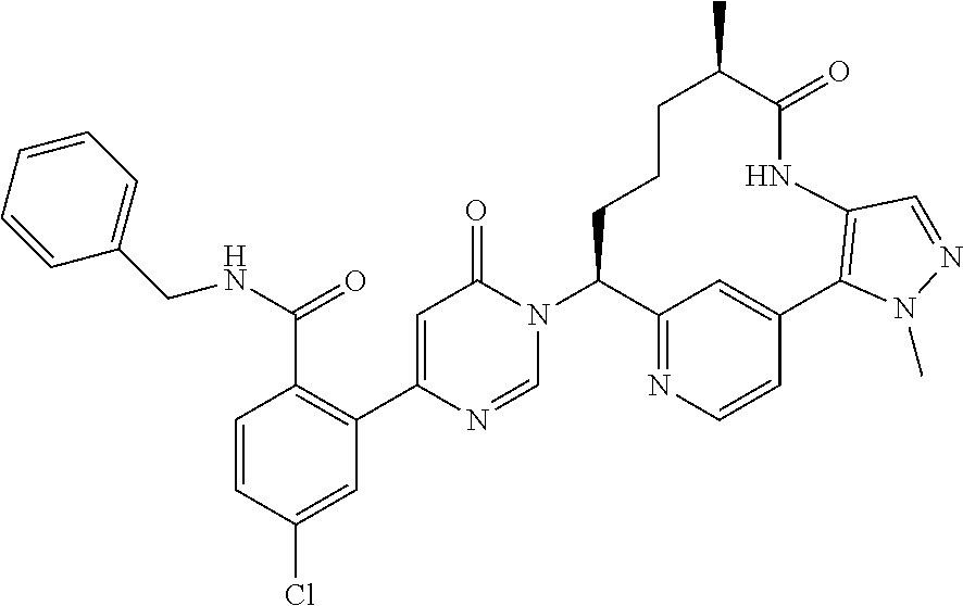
C1=CC(Cl)=CC(C2=CC(=O)N(C3C4=NC=CC(=C4)C4=C(NC(=O)C(C)CCC3)C=NN4C)C=N2)=C1C(NCC1=CC=CC=C1)=O
